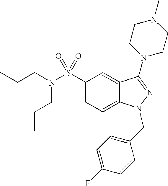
C1(S(N(CCC)CCC)(=O)=O)=CC=C2C(=C1)C(N1CCN(C)CC1)=NN2CC1=CC=C(F)C=C1
